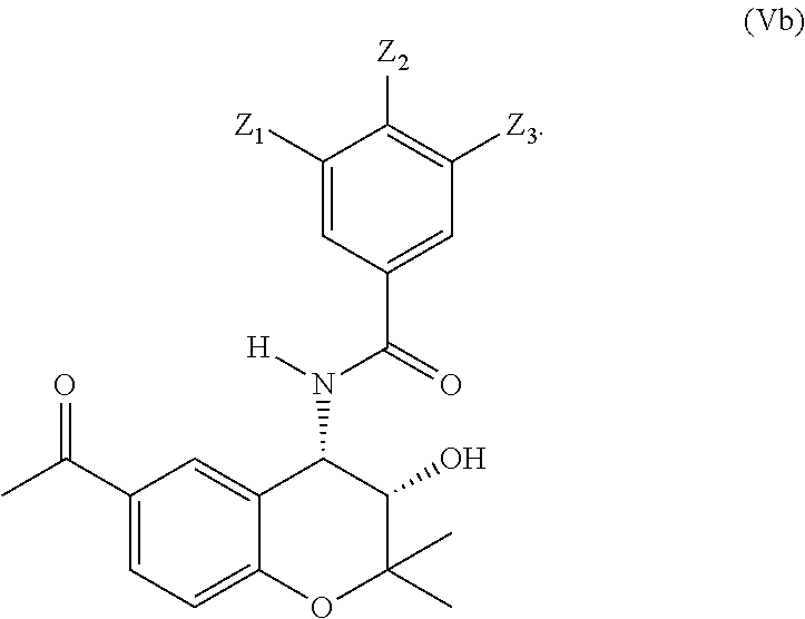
C1(C(C)=O)=CC=C2C(=C1)C(N([H])C(=O)C1=CC([Z3])=C([Z2])C([Z1])=C1)C(O)C(C)(C)O2
